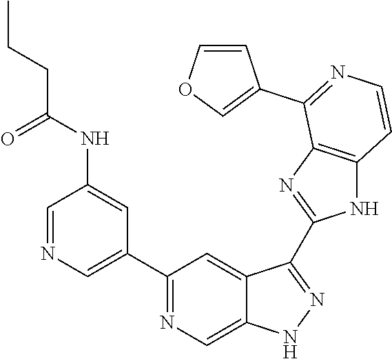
C1=NC=C(C2=NC=C3C(=C2)C(C2=NC4=C(N2)C=CN=C4C2=COC=C2)=NN3)C=C1NC(=O)CCC
